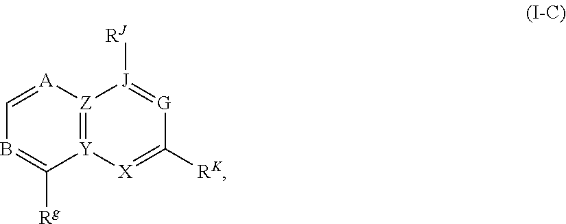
[Z]12=[Y]([X]=C([RK])[G]=[J]1[RJ])C([Rg])=BC=[A]2
